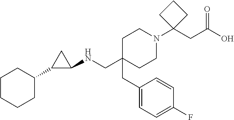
C1CCCC(C2C(NCC3(CC4=CC=C(F)C=C4)CCN(C4(CC(O)=O)CCC4)CC3)C2)C1
